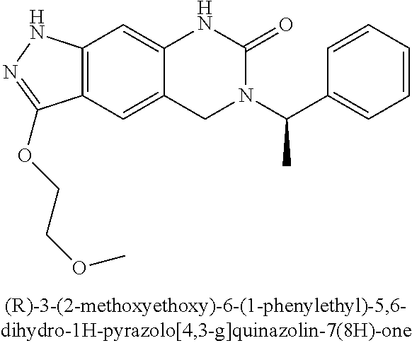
C12=C(C=C3C(=C1)NC(=O)N(C(C1=CC=CC=C1)C)C3)C(OCCOC)=NN2
